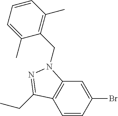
C1=CC(Br)=CC2=C1C(CC)=NN2CC1=C(C)C=CC=C1C
